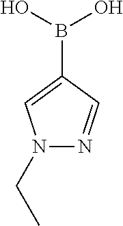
N1(CC)N=CC(B(O)O)=C1
